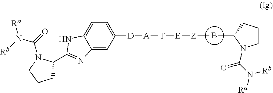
B.C12=CC([D][A][T][E][Z]C)=CC=C1NC(C1CCCN1C(=O)N([Ra])[Rb])=N2.CC1CCCN1C(=O)N([Rb])[Ra]
